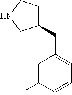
C1=C(CC2CCNC2)C=C(F)C=C1
